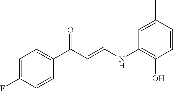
C1=C(F)C=CC(C(C=CNC2=C(O)C=CC(C)=C2)=O)=C1
